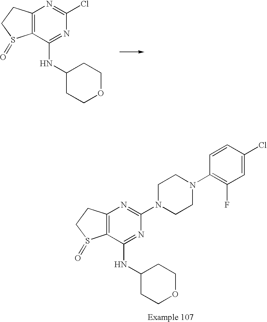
C12=C(C(NC3CCOCC3)=NC(Cl)=N1)S(=O)CC2.C12=C(C(NC3CCOCC3)=NC(N3CCN(C4=C(F)C=C(Cl)C=C4)CC3)=N1)S(=O)CC2
